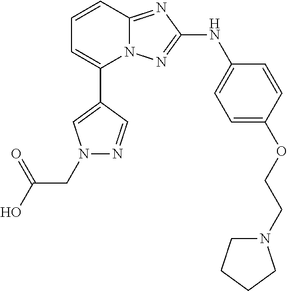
C1=CC2=NC(NC3=CC=C(OCCN4CCCC4)C=C3)=NN2C(C2=CN(CC(O)=O)N=C2)=C1
